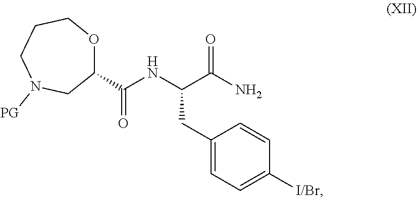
C1(C(=O)NC(C(N)=O)CC2=CC=C([I/Br])C=C2)OCCCN([PG])C1
